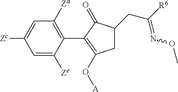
C1=C([Zc])C=C([Ze])C(C2=C(O[A])CC(CC([R6])=NOC)C2=O)=C1[Za]
